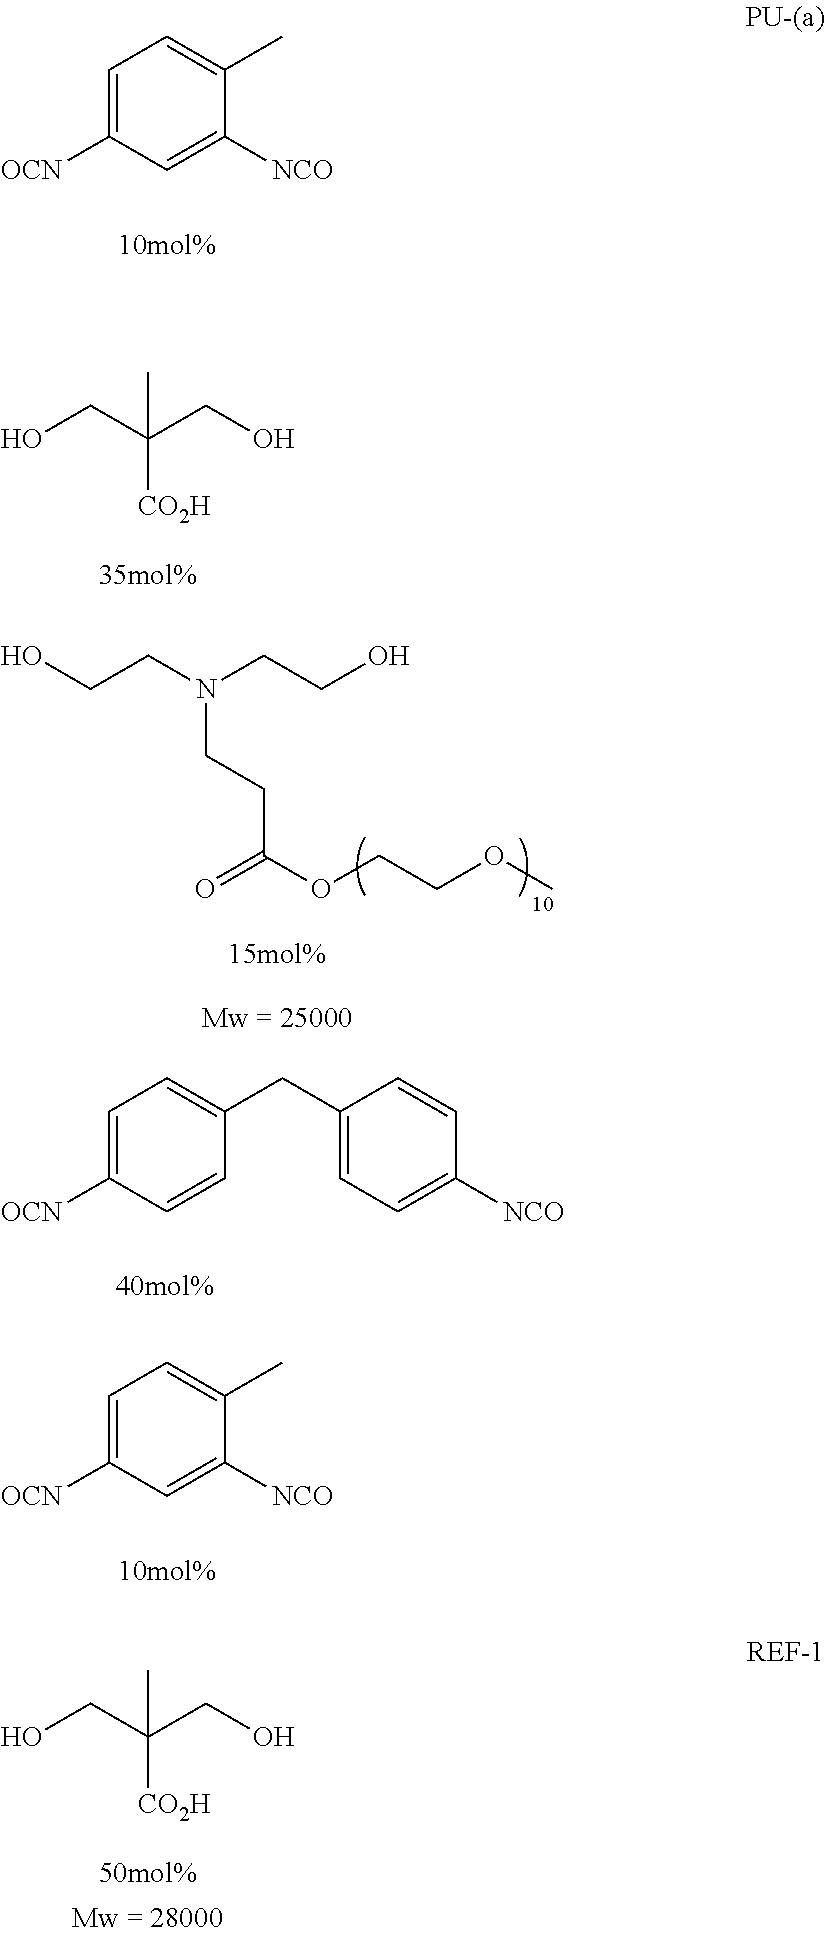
C1=C([OCN])C=C([NCO])C(C)=C1.OCC(CO)([CO2H])C.OCCN(CCO)CCC(OCCOC)=O.C1=C([OCN])C=C([NCO])C(C)=C1.OCC(CO)([CO2H])C.C1=C([OCN])C=CC(CC2=CC=C([NCO])C=C2)=C1
